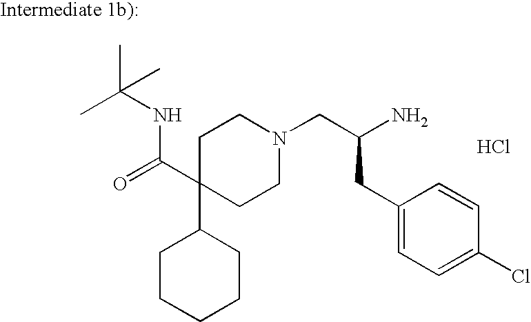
C1C(C(=O)NC(C)(C)C)(C2CCCCC2)CCN(CC(N)CC2=CC=C(Cl)C=C2)C1.Cl
